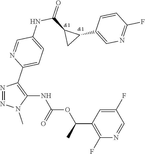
N1=NC(C2=CC=C(NC(C3C(C4=CN=C(F)C=C4)C3)=O)C=N2)=C(NC(OC(C2=C(F)N=CC(F)=C2)C)=O)N1C
